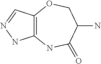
C12=C(C=NN1)OCC(N)C(=O)N2
